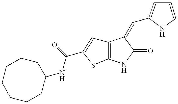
C12=C(NC(=O)C1=CC1=CC=CN1)SC(C(NC1CCCCCCC1)=O)=C2
